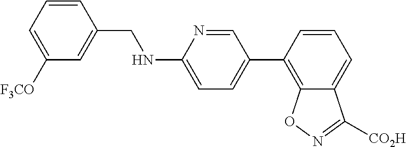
C1=CC(CNC2=CC=C(C3=C4C(=CC=C3)C([CO2H])=NO4)C=N2)=CC([F3CO])=C1
